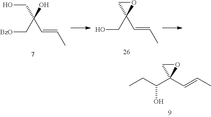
OCC1(C=CC)OC1.OCC(C[BzO])(C=CC)O.CCC(C1(C=CC)OC1)O
